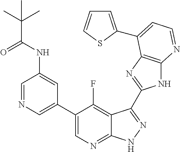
C1=NC=C(C2=CN=C3C(=C2F)C(C2=NC4=C(N2)N=CC=C4C2=CC=CS2)=NN3)C=C1NC(C(C)(C)C)=O
